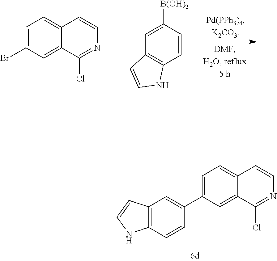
C1=C(Br)C=C2C(=C1)C=CN=C2Cl.C1=C([B(OH)2])C=CC2=C1C=CN2.C1=C(C2=CC3=C(C=C2)NC=C3)C=C2C(=C1)C=CN=C2Cl
